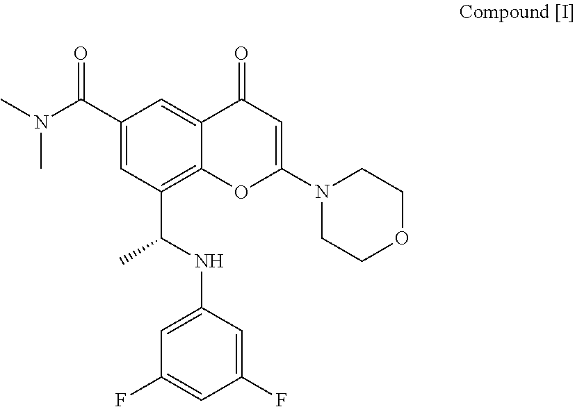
C1(C(N(C)C)=O)=CC(C(NC2=CC(F)=CC(F)=C2)C)=C2C(=C1)C(=O)C=C(N1CCOCC1)O2
